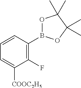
C1(F)=C(B2OC(C)(C)C(C)(C)O2)C=CC=C1[COOC2H5]
